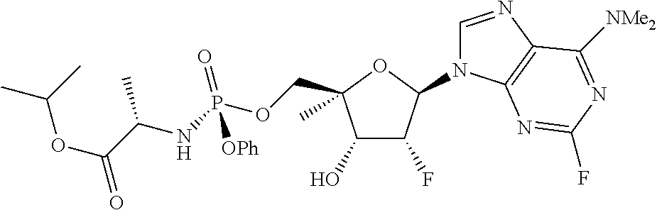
C1(O)C(F)C(N2C=NC3=C2N=C(F)N=C3[NMe2])OC1(COP(NC(C(OC(C)C)=O)C)(=O)[OPh])C
